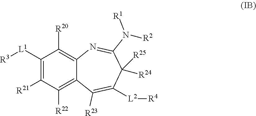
C1([R22])=C2C(=C([R20])C([L1][R3])=C1[R21])N=C(N([R1])[R2])C([R25])([R24])C([L2][R4])=C2[R23]
